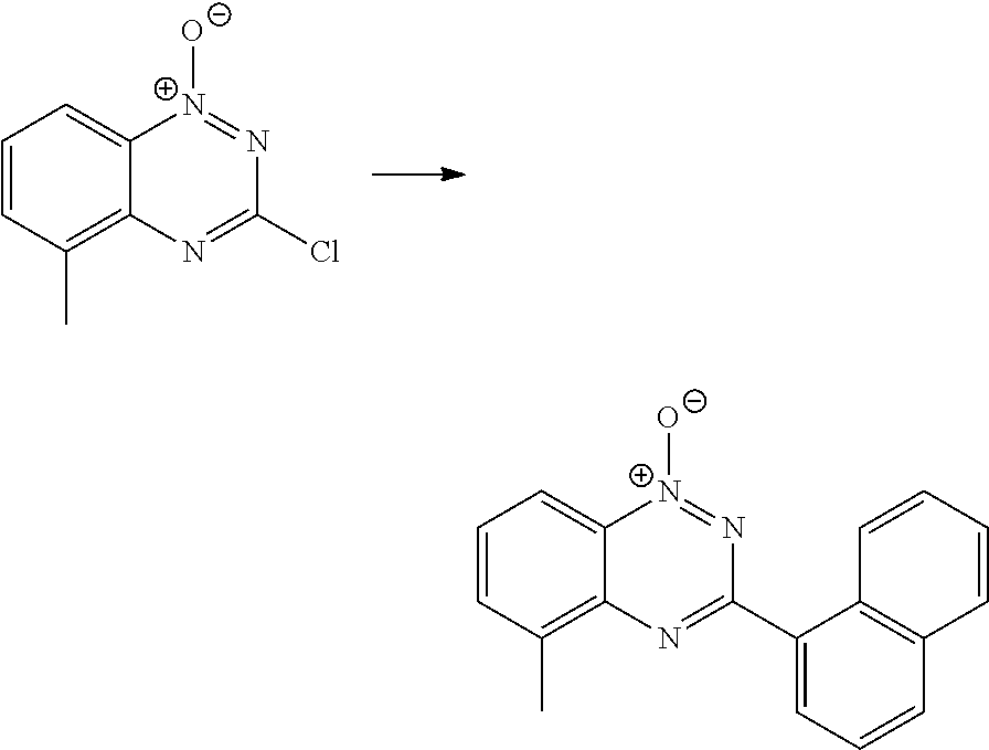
C1=CC(C)=C2C(=C1)[N+]([O-])=NC(Cl)=N2.C1=CC(C)=C2C(=C1)[N+]([O-])=NC(C1=CC=CC3=C1C=CC=C3)=N2
